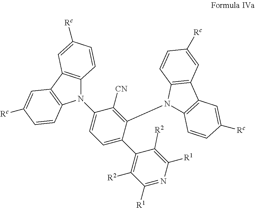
C12=C(C3=C(C=CC([Rc])=C3)N1C1=CC=C(C3=C([R2])C([R1])=NC([R1])=C3[R2])C(N3C4=C(C5=C3C=CC([Rc])=C5)C=C([Rc])C=C4)=C1[CN])C=C([Rc])C=C2
